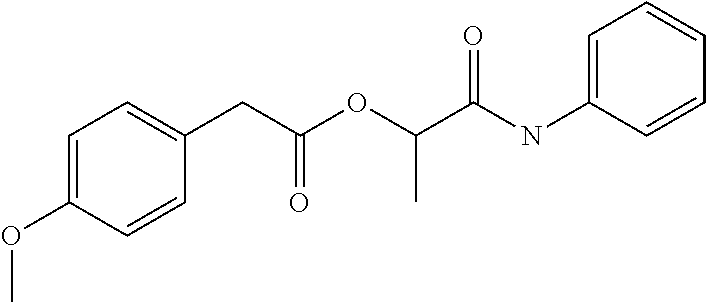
C1(OC)=CC=C(CC(OC(C(NC2=CC=CC=C2)=O)C)=O)C=C1
